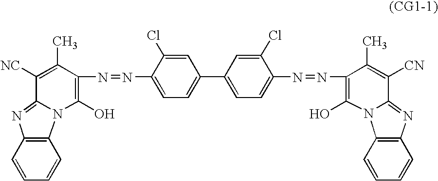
C1(C)=C([NC])C2=NC3=C(N2C(O)=C1N=NC1=CC=C(C2=CC=C(N=NC4=C(O)N5C6=C(N=C5C([CN])=C4C)C=CC=C6)C(Cl)=C2)C=C1Cl)C=CC=C3
